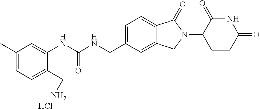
C1=C(CN)C(NC(NCC2=CC=C3C(=C2)CN(C2CCC(=O)NC2=O)C3=O)=O)=CC(C)=C1.Cl
